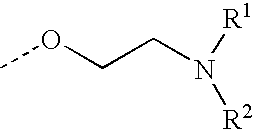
COCCN([R1])[R2]
